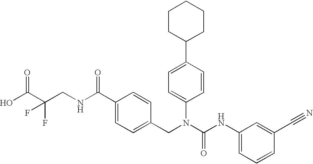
OC(C(CNC(C1=CC=C(CN(C(NC2=CC=CC(C#N)=C2)=O)C2=CC=C(C3CCCCC3)C=C2)C=C1)=O)(F)F)=O
